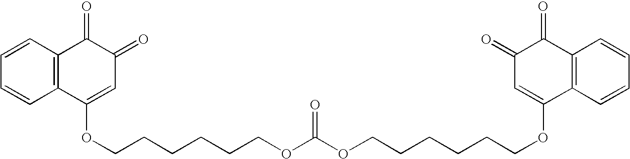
C1=CC=CC2=C1C(=O)C(=O)C=C2OCCCCCCOC(OCCCCCCOC1=CC(=O)C(=O)C2=C1C=CC=C2)=O
